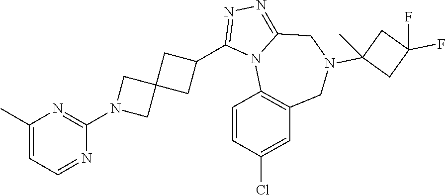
C1(C)=CC=NC(N2CC3(C2)CC(C2=NN=C4N2C2=C(CN(C5(C)CC(F)(F)C5)C4)C=C(Cl)C=C2)C3)=N1
